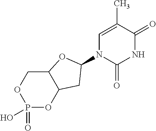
C1=C(C)C(=O)NC(=O)N1C1CC2C(COP(=O)(O)O2)O1
